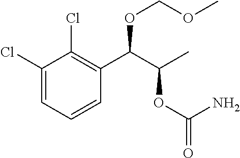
C1(Cl)=CC=CC(C(C(C)OC(=O)N)OCOC)=C1Cl
